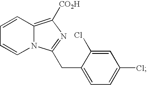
C12=C([CO2H])N=C(CC3=CC=C(Cl)C=C3Cl)N1C=CC=C2
